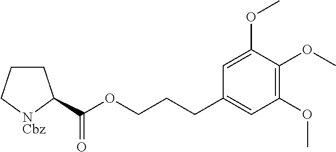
C(OCCCC1=CC(OC)=C(OC)C(OC)=C1)(=O)C1CCC[NCbz]1
